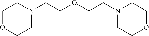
C1OCCN(CCOCCN2CCOCC2)C1
